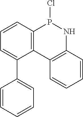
C12=C(C=CC=C1C1=CC=CC=C1)P(Cl)NC1=C2C=CC=C1
